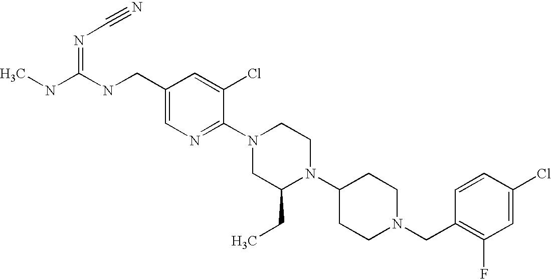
C1(Cl)=CC(F)=C(CN2CCC(N3C(CC)CN(C4=NC=C(CNC(NC)=NC#N)C=C4Cl)CC3)CC2)C=C1
